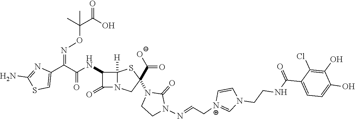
C(=O)(NC1C(=O)N2C1([H])SC(N1CCN(N=CC[N+]3=CN(CCNC(C4=CC=C(O)C(O)=C4Cl)=O)C=C3)C1=O)(C([O-])=O)C2)C(C1=CSC(N)=N1)=NOC(C(O)=O)(C)C
